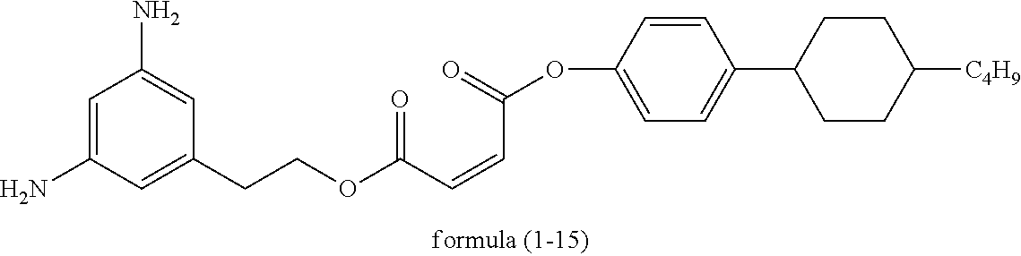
C(COC(C=CC(OC1=CC=C(C2CCC([C4H9])CC2)C=C1)=O)=O)C1=CC(N)=CC(N)=C1
